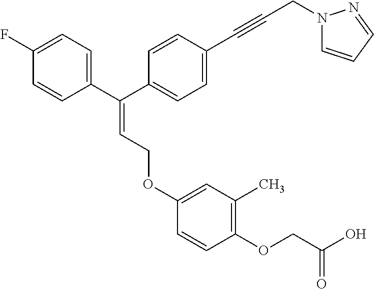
C1=CC(C(C2=CC=C(C#CCN3C=CC=N3)C=C2)=CCOC2=CC(C)=C(OCC(O)=O)C=C2)=CC=C1F
